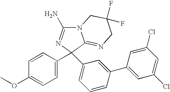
N12C(N)=NC(C3=CC=C(OC)C=C3)(C3=CC=CC(C4=CC(Cl)=CC(Cl)=C4)=C3)C1=NCC(F)(F)C2
